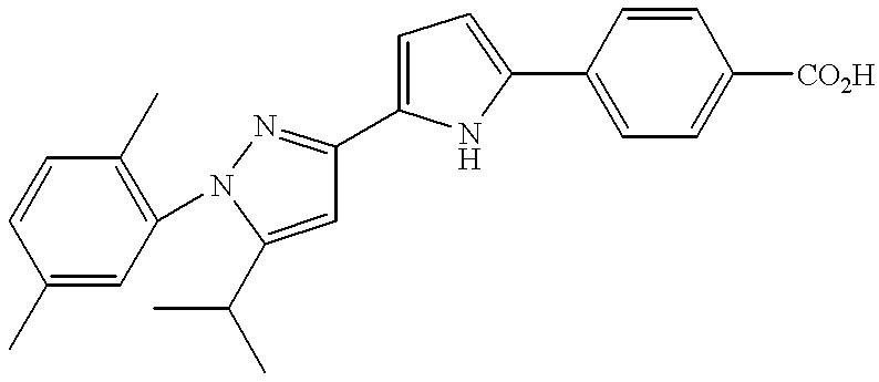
C1=CC(C2=CC=C(C3=NN(C4=C(C)C=CC(C)=C4)C(C(C)C)=C3)N2)=CC=C1[CO2H]
